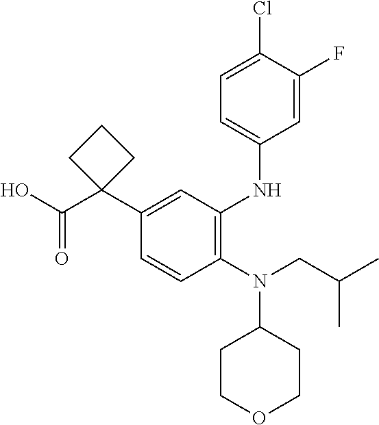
C1=CC(N(CC(C)C)C2CCOCC2)=C(NC2=CC=C(Cl)C(F)=C2)C=C1C1(C(O)=O)CCC1
